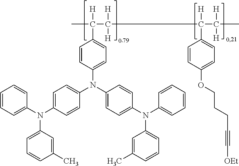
C1=CC(N(C2=CC=C(N(C3=CC=CC=C3)C3=CC=CC(C)=C3)C=C2)C2=CC=C(N(C3=CC=CC=C3)C3=CC=CC(C)=C3)C=C2)=CC=C1C([H])(C([H])([H])C([H])(C([H])([H])C)C1=CC=C(OCCCC#C[OEt])C=C1)C
